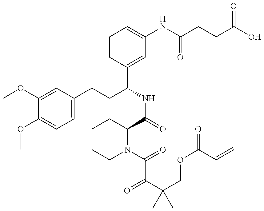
C1(OC)=CC(CCC(NC(=O)C2CCCCN2C(=O)C(C(COC(=O)C=C)(C)C)=O)C2=CC(NC(CCC(O)=O)=O)=CC=C2)=CC=C1OC
